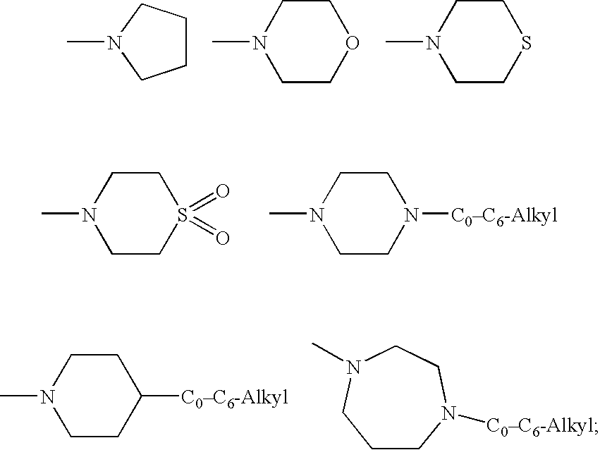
C1CCN(C)C1.C1COCCN1C.C1CSCCN1C.C1CS(=O)(=O)CCN1C.C1CN([C0C6-Alkyl])CCN1C.C1CC([C0C6-Alkyl])CCN1C.C1CN([C0C6-Alkyl])CCN(C)C1
